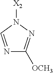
N1=CN([X2])N=C1[OCH3]
